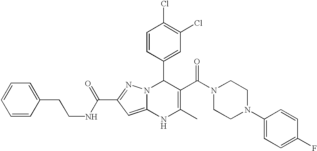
C1=CC(C2N3C(=CC(C(=O)NCCC4=CC=CC=C4)=N3)NC(C)=C2C(N2CCN(C3=CC=C(F)C=C3)CC2)=O)=CC(Cl)=C1Cl
